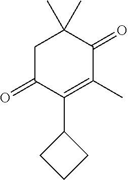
C1C(=O)C(C2CCC2)=C(C)C(=O)C1(C)C
